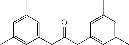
C1=C(C)C=C(CC(CC2=CC(C)=CC(C)=C2)=O)C=C1C
